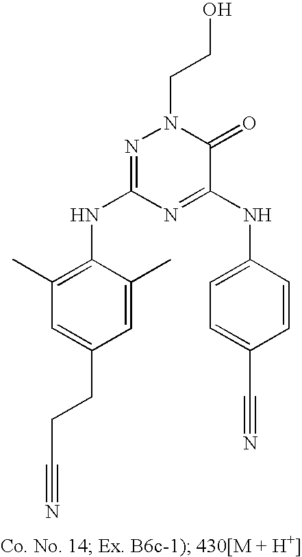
C1=C(CCC#N)C=C(C)C(NC2=NN(CCO)C(=O)C(NC3=CC=C(C#N)C=C3)=N2)=C1C
